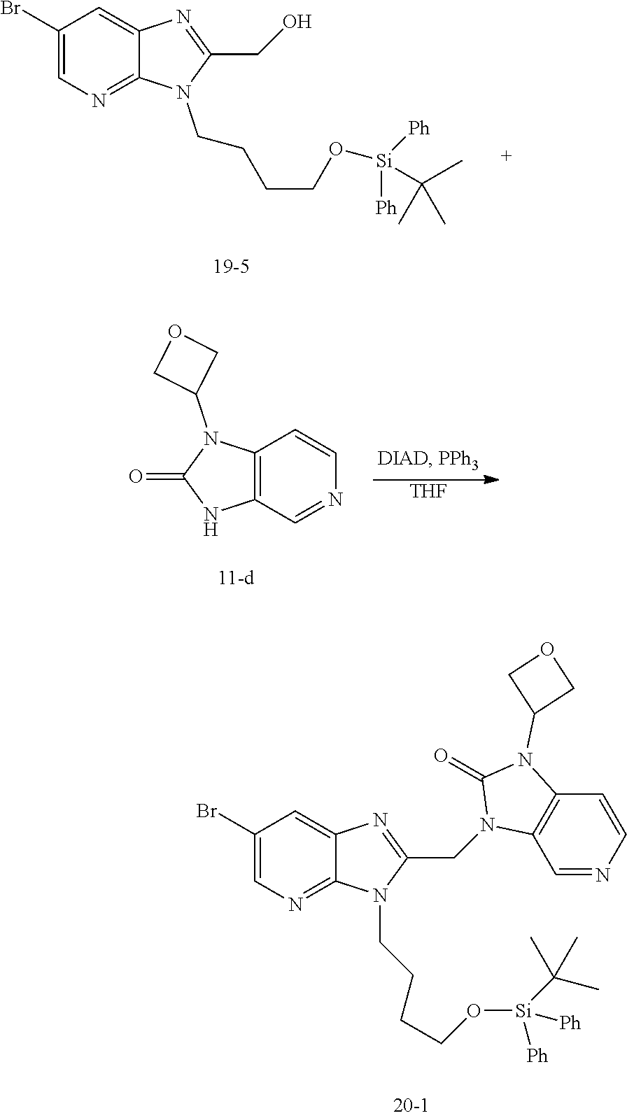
C1(Br)=CN=C2C(=C1)N=C(CN1C3=C(C=CN=C3)N(C3COC3)C1=O)N2CCCCO[Si](C(C)(C)C)([Ph])[Ph].C1(Br)=CN=C2C(=C1)N=C(CO)N2CCCCO[Si]([Ph])(C(C)(C)C)[Ph].C12=C(C=NC=C1)NC(=O)N2C1COC1.[THF]
